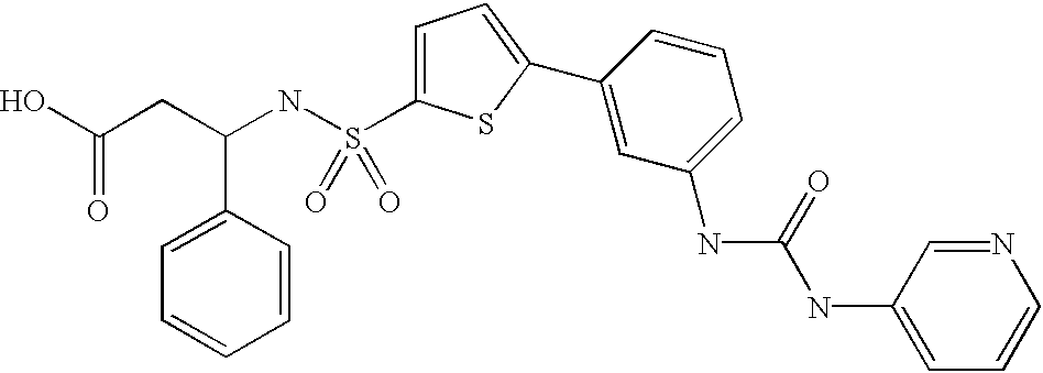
OC(CC(NS(=O)(=O)C1=CC=C(C2=CC(NC(NC3=CC=CN=C3)=O)=CC=C2)S1)C1=CC=CC=C1)=O
